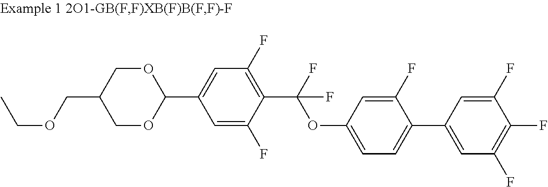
CCOCC1COC(C2=CC(F)=C(C(OC3=CC=C(C4=CC(F)=C(F)C(F)=C4)C(F)=C3)(F)F)C(F)=C2)OC1
